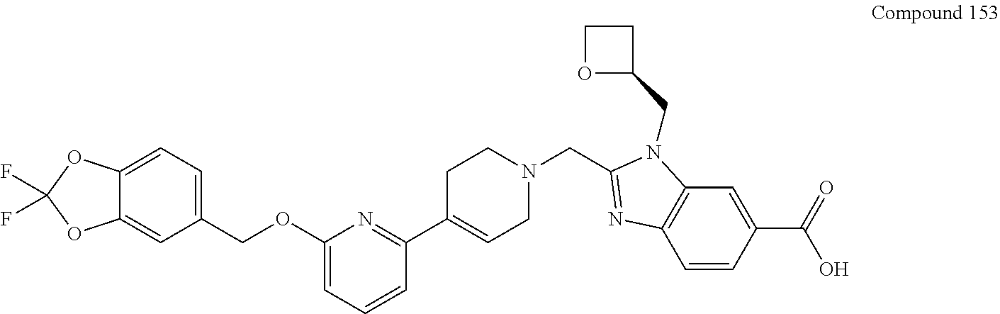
C12=CC=C(COC3=CC=CC(C4=CCN(CC5=NC6=C(N5CC5CCO5)C=C(C(=O)O)C=C6)CC4)=N3)C=C1OC(F)(F)O2
